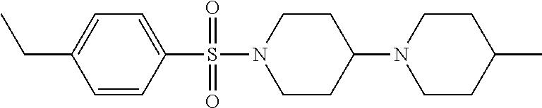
C1=C(CC)C=CC(S(N2CCC(N3CCC(C)CC3)CC2)(=O)=O)=C1
